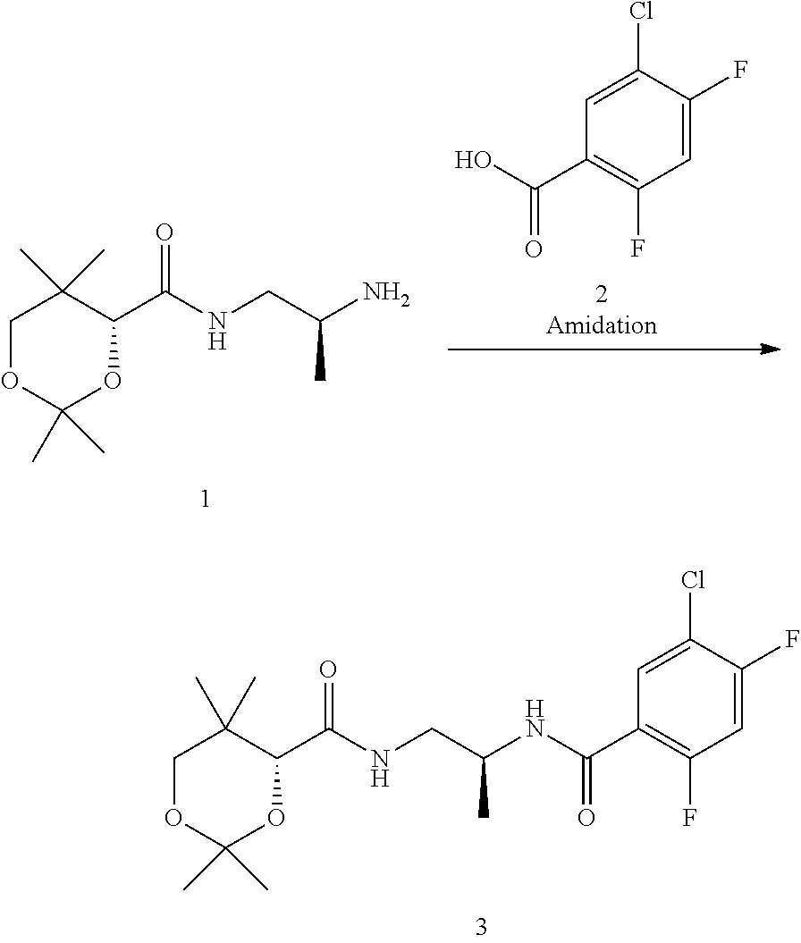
C1=C(F)C(Cl)=CC(C(O)=O)=C1F.C1OC(C)(C)OC(C(NCC(N)C)=O)C1(C)C.C1OC(C)(C)OC(C(NCC(NC(C2=C(F)C=C(F)C(Cl)=C2)=O)C)=O)C1(C)C
